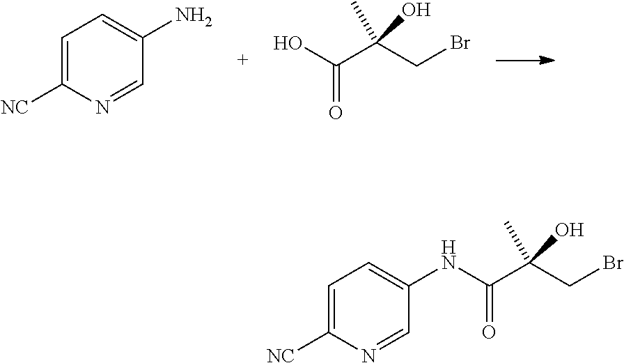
C1=C([NC])N=CC(N)=C1.OC(C(CBr)(O)C)=O.C1=C([NC])N=CC(NC(=O)C(CBr)(O)C)=C1
